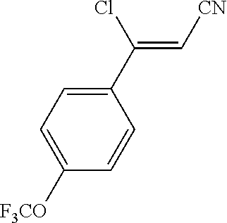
C1(C(=C[CN])Cl)=CC=C([F3CO])C=C1
